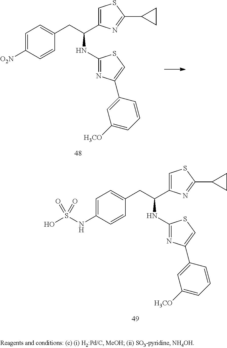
C1=C([O2N])C=CC(CC(C2=CSC(C3CC3)=N2)NC2=NC(C3=CC([H3CO])=CC=C3)=CS2)=C1.C1=C(NS(O)(=O)=O)C=CC(CC(C2=CSC(C3CC3)=N2)NC2=NC(C3=CC([H3CO])=CC=C3)=CS2)=C1
